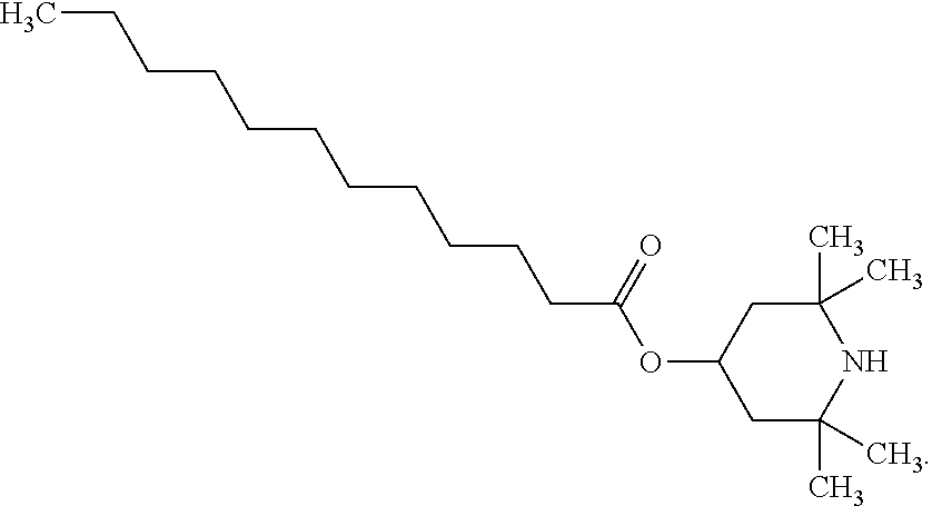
C1C(C)(C)NC(C)(C)CC1OC(CCCCCCCCCCC)=O
